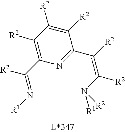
N1=C(C([R2])=C(N([R1])[R2])[R2])C([R2])=C([R2])C([R2])=C1C(=N[R1])[R2]
